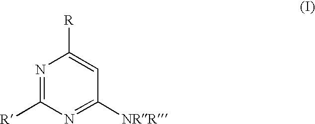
N1=C([R])N=C([NRR])C=C1[R]
